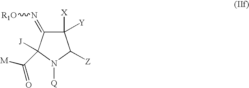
C1([X])([Y])C(=N[R1O])C([J])(C([M])=O)N([Q])C1[Z]
